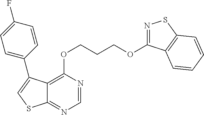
C1=NC(OCCCOC2=NSC3=C2C=CC=C3)=C2C(=N1)SC=C2C1=CC=C(F)C=C1
